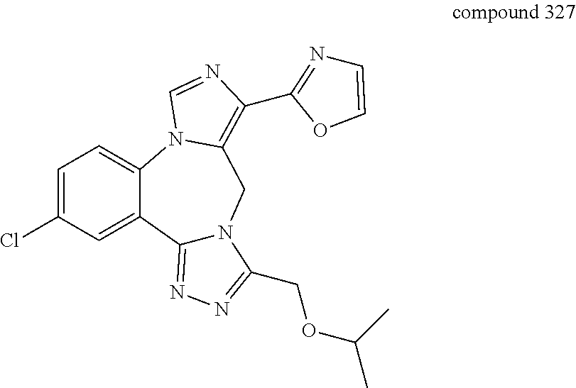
C12=NN=C(COC(C)C)N1CC1=C(C3=NC=CO3)N=CN1C1=CC=C(Cl)C=C21
